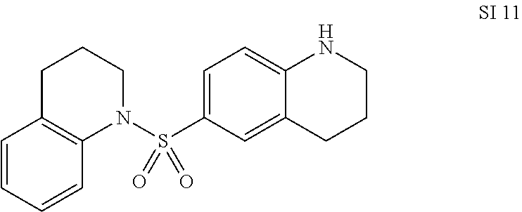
C1=C(S(N2C3=C(C=CC=C3)CCC2)(=O)=O)C=C2C(=C1)NCCC2
